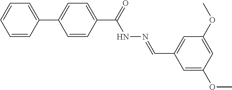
C1(C2=CC=C(C(=O)NN=CC3=CC(OC)=CC(OC)=C3)C=C2)=CC=CC=C1
